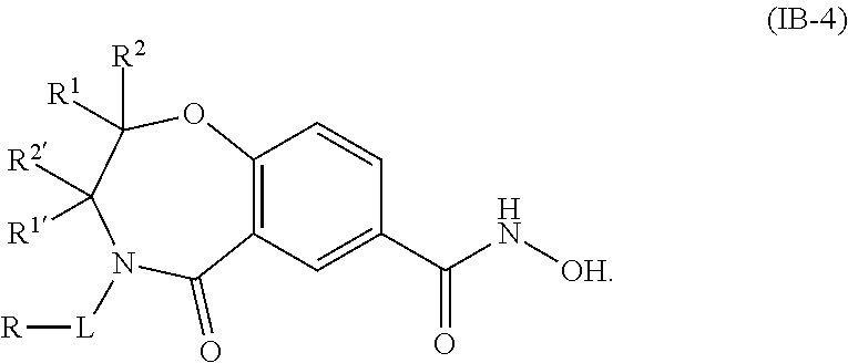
C12=C(C=C(C(N[OH])=O)C=C1)C(=O)N([L][R])C([R1])([R2])C([R1])([R2])O2
